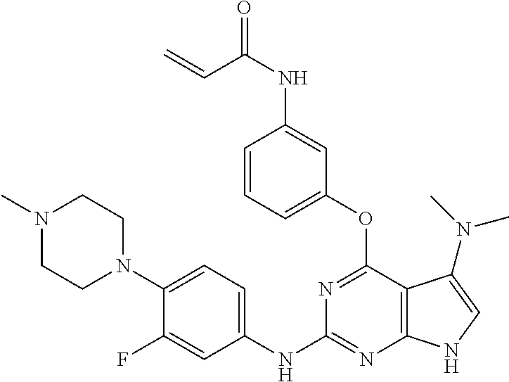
C1(NC2=NC3=C(C(OC4=CC=CC(NC(C=C)=O)=C4)=N2)C(N(C)C)=CN3)=CC=C(N2CCN(C)CC2)C(F)=C1
